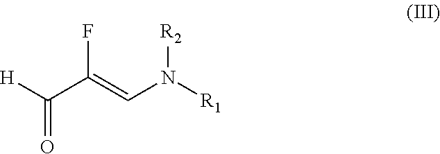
[H]C(=O)C(F)=CN([R1])[R2]
